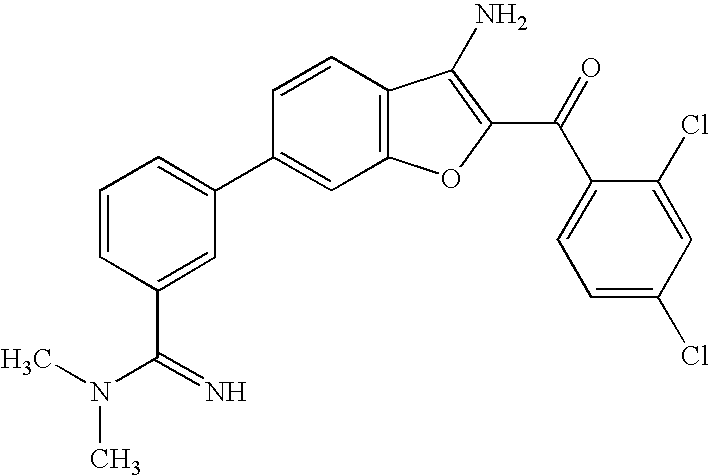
C12=C(C=CC(C3=CC=CC(C(=N)N(C)C)=C3)=C1)C(N)=C(C(C1=CC=C(Cl)C=C1Cl)=O)O2
